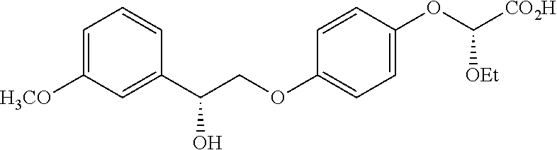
C1=C([H3CO])C=C(C(COC2=CC=C(OC([CO2H])[OEt])C=C2)O)C=C1
